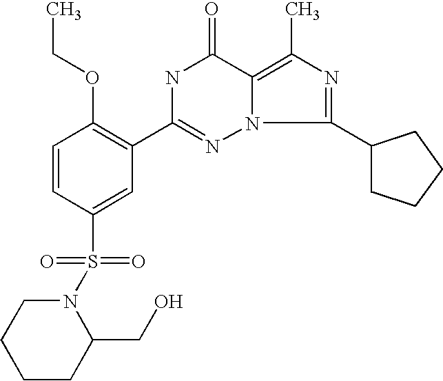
C1=CC(S(=O)(=O)N2C(CO)CCCC2)=CC(C2=NN3C(=C(C)N=C3C3CCCC3)C(=O)N2)=C1OCC
